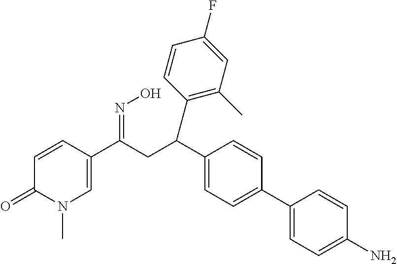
C1=CC(C(=NO)CC(C2=CC=C(C3=CC=C(N)C=C3)C=C2)C2=C(C)C=C(F)C=C2)=CN(C)C1=O
